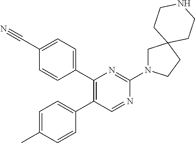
C1(C#N)=CC=C(C2=C(C3=CC=C(C)C=C3)C=NC(N3CC4(CC3)CCNCC4)=N2)C=C1
